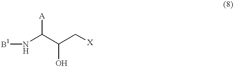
N(C(C(C[X])O)[A])[B1]
